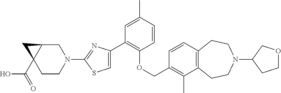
C1(C2=CSC(N3CC4C(C(=O)O)(CC3)C4)=N2)=C(OCC2=C(C)C3=C(C=C2)CCN(C2COCC2)CC3)C=CC(C)=C1
